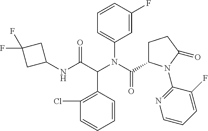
C1(NC(C(N(C(=O)C2CCC(=O)N2C2=NC=CC=C2F)C2=CC=CC(F)=C2)C2=C(Cl)C=CC=C2)=O)CC(F)(F)C1
